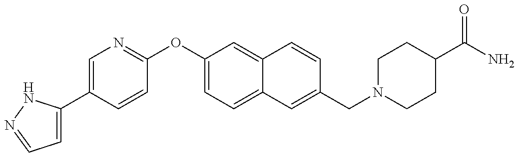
C1=C(C2=CN=C(OC3=CC=C4C(=C3)C=CC(CN3CCC(C(N)=O)CC3)=C4)C=C2)NN=C1
